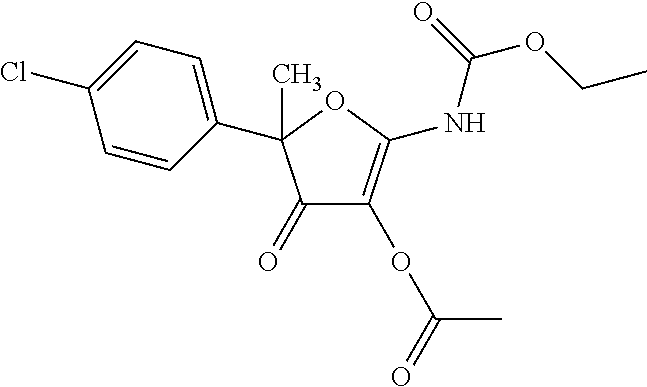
C1(=O)C(OC(C)=O)=C(NC(OCC)=O)OC1(C1=CC=C(Cl)C=C1)C
